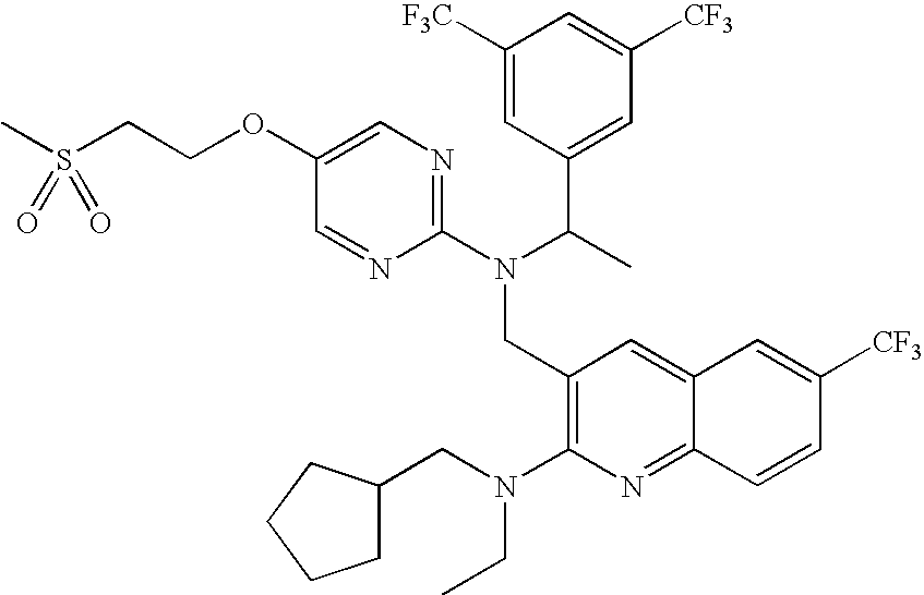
CS(CCOC1=CN=C(N(C(C)C2=CC([CF3])=CC([F3C])=C2)CC2=C(N(CC3CCCC3)CC)N=C3C(=C2)C=C([CF3])C=C3)N=C1)(=O)=O
